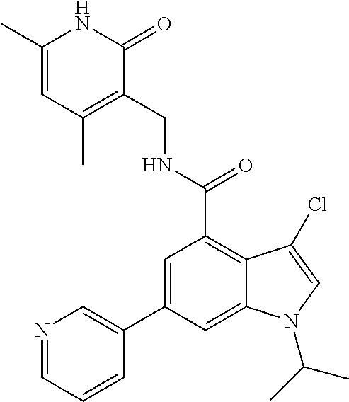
C1(C)=CC(C)=C(CNC(=O)C2=C3C(=CC(C4=CN=CC=C4)=C2)N(C(C)C)C=C3Cl)C(=O)N1
